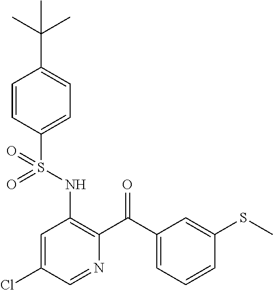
C1=CC(S(NC2=C(C(C3=CC=CC(SC)=C3)=O)N=CC(Cl)=C2)(=O)=O)=CC=C1C(C)(C)C
